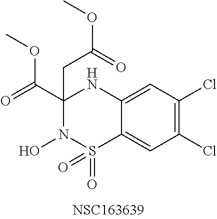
C1(Cl)=C(Cl)C=C2C(=C1)S(=O)(=O)N(O)C(C(=O)OC)(CC(OC)=O)N2
